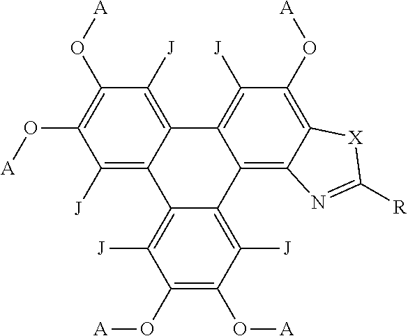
C1([J])=C2C(=C([J])C(O[A])=C1O[A])C1=C([J])C(O[A])=C3C(=C1C1=C([J])C(O[A])=C(O[A])C([J])=C21)N=C([R])[X]3
